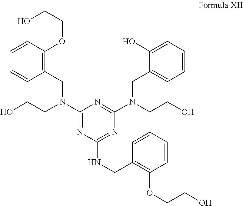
C1=CC(OCCO)=C(CN(C2=NC(NCC3=C(OCCO)C=CC=C3)=NC(N(CCO)CC3=CC=CC=C3O)=N2)CCO)C=C1
